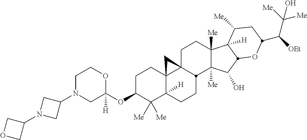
C1N(C2CN(C3COC3)C2)CC(OC2C([Me])([Me])C3([H])C4(CC2)C2(CCC5([Me])C([Me])(C(O)C6C5([H])C([Me])CC(C([OEt])C([Me])([Me])O)O6)C2CC3)C4)([H])OC1
